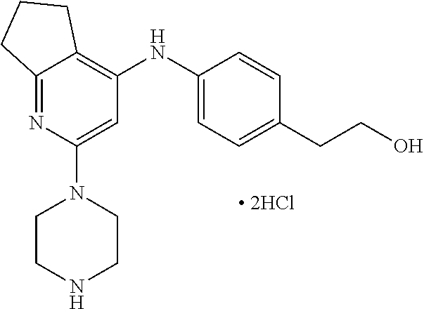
C12=NC(N3CCNCC3)=CC(NC3=CC=C(CCO)C=C3)=C1CCC2.[ 2HCl]
